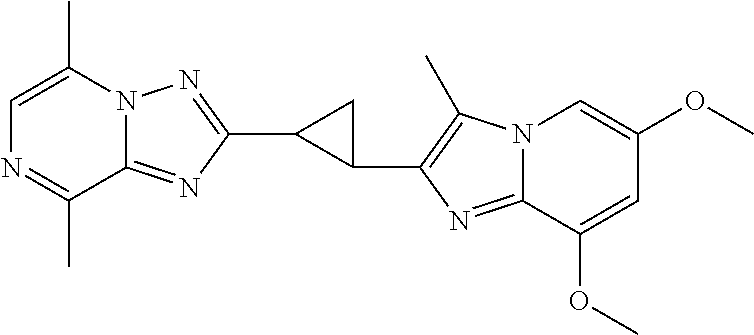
C12=NC(C3C(C4=C(C)N5C(=N4)C(OC)=CC(OC)=C5)C3)=NN1C(C)=CN=C2C
